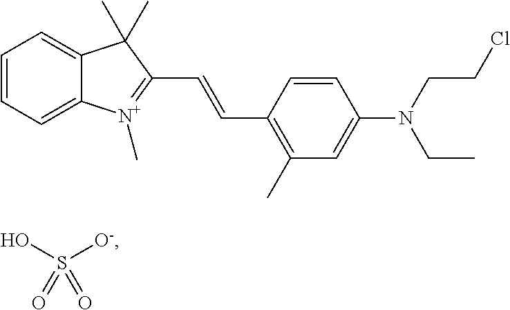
C1=CC=C2C(=C1)C(C)(C)C(C=CC1=C(C)C=C(N(CCCl)CC)C=C1)=[N+]2C.S([O-])(O)(=O)=O
